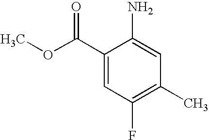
C1(N)=CC(C)=C(F)C=C1C(OC)=O
